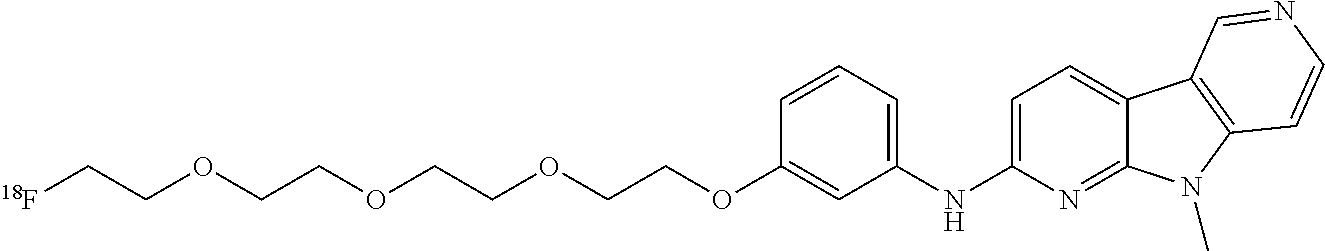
C1=C(NC2=CC=CC(OCCOCCOCCOCC[18F])=C2)N=C2C(=C1)C1=C(N2C)C=CN=C1
